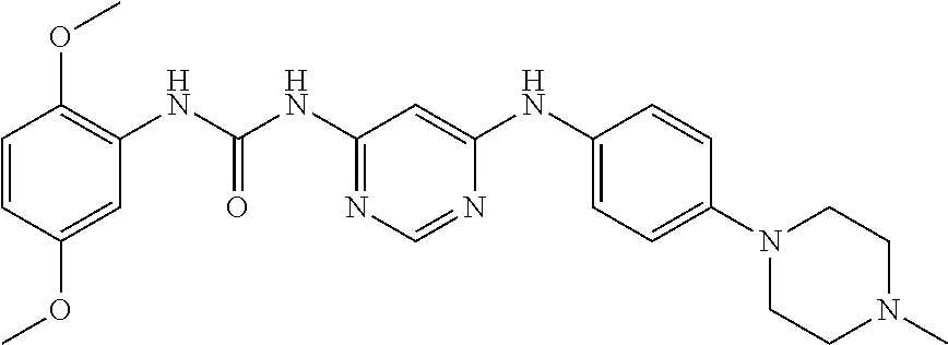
C1=CC(OC)=CC(NC(=O)NC2=NC=NC(NC3=CC=C(N4CCN(C)CC4)C=C3)=C2)=C1OC
